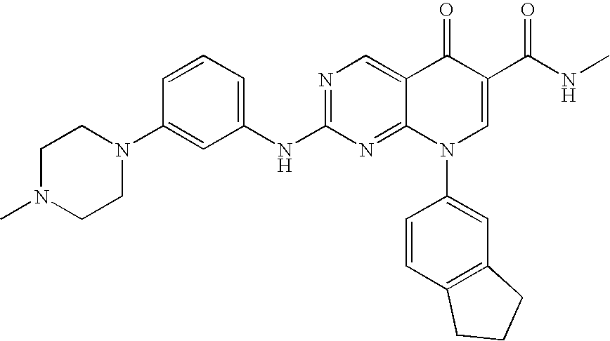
C1=CC=C(NC2=NC=C3C(=N2)N(C2=CC4=C(C=C2)CCC4)C=C(C(NC)=O)C3=O)C=C1N1CCN(C)CC1
